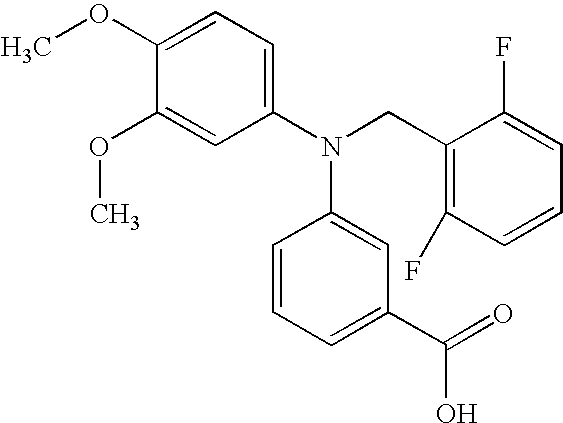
C1(OC)=CC=C(N(CC2=C(F)C=CC=C2F)C2=CC(C(=O)O)=CC=C2)C=C1OC
